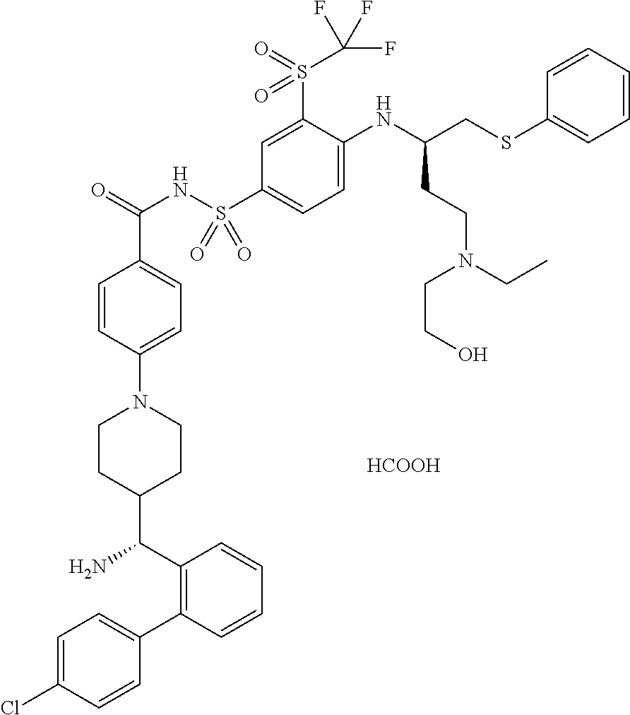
C1=C(Cl)C=CC(C2=C(C(N)C3CCN(C4=CC=C(C(=O)NS(C5=CC=C(NC(CSC6=CC=CC=C6)CCN(CCO)CC)C(S(C(F)(F)F)(=O)=O)=C5)(=O)=O)C=C4)CC3)C=CC=C2)=C1.[HCOOH]
